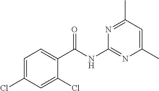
C1=C(Cl)C=C(Cl)C(C(NC2=NC(C)=CC(C)=N2)=O)=C1
